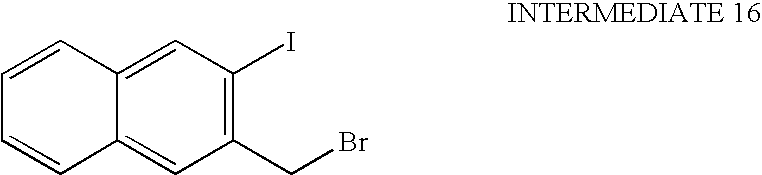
C12=CC(I)=C(CBr)C=C1C=CC=C2
